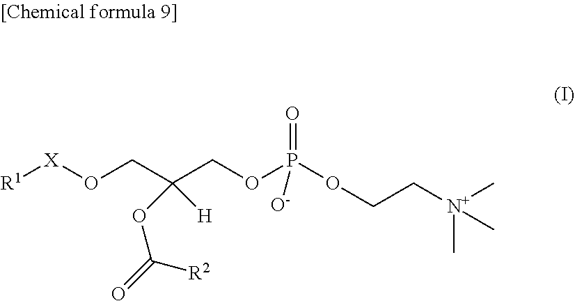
[R1][X]OCC(COP(OCC[N+](C)(C)C)(=O)[O-])(OC([R2])=O)[H]
